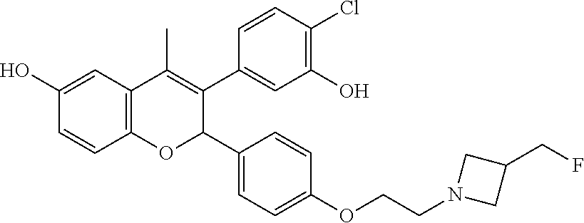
C12=C(C=C(O)C=C1)C(C)=C(C1=CC(O)=C(Cl)C=C1)C(C1=CC=C(OCCN3CC(CF)C3)C=C1)O2
